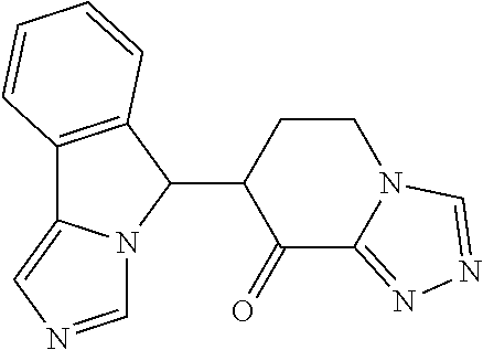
C1(=O)C2=NN=CN2CCC1C1C2=C(C3=CN=CN13)C=CC=C2
